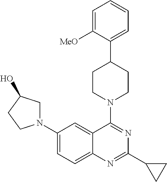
C1(N2CC(O)CC2)=CC=C2C(=C1)C(N1CCC(C3=CC=CC=C3[MeO])CC1)=NC(C1CC1)=N2
